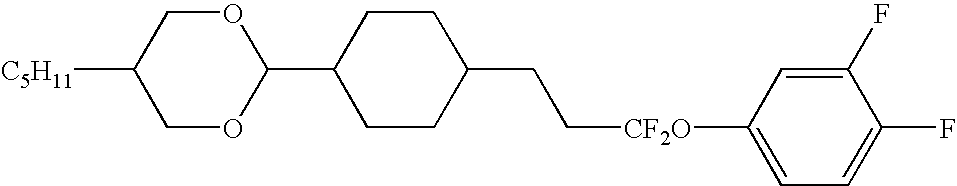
C1OC(C2CCC(CC[CF2O]C3=CC=C(F)C(F)=C3)CC2)OCC1[C5H11]
